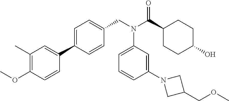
C1(C)=C(OC)C=CC(C2=CC=C(CN(C(C3CCC(O)CC3)=O)C3=CC=CC(N4CC(COC)C4)=C3)C=C2)=C1
